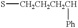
S[CH2CH2CH2CH][Ph]
